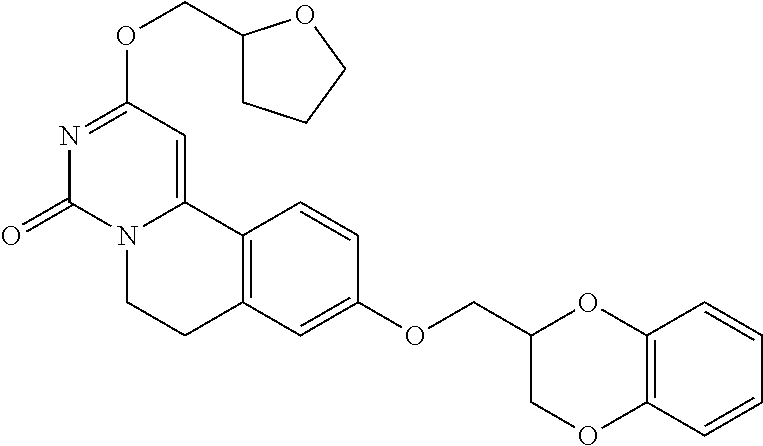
N1=C(OCC2CCCO2)C=C2N(C1=O)CCC1=C2C=CC(OCC2COC3=C(O2)C=CC=C3)=C1
